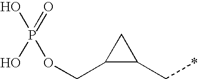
OP(=O)(O)OCC1C(C*)C1
